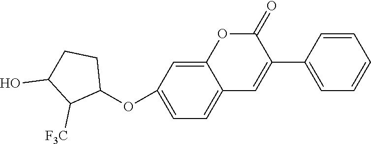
C1(C2=CC3=CC=C(OC4CCC(O)C4[F3C])C=C3OC2=O)=CC=CC=C1
